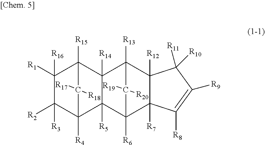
C1([R16])([R1])C([R2])([R3])C2([R4])C3([R5])C([R14])(C1([R15])C2([R17])[R18])C1([R13])C2([R12])C([R7])(C3([R6])C1([R19])[R20])C([R8])=C([R9])C2([R11])[R10]
